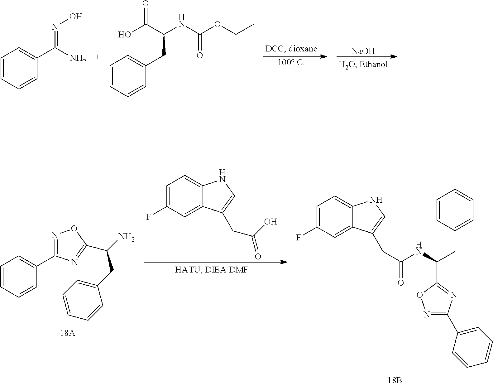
[100 C].[NaOH].C1=CC=CC(C(N)=NO)=C1.C(C(O)=O)(NC(OCC)=O)CC1=CC=CC=C1.C1=C(F)C=C2C(=C1)NC=C2CC(=O)O.C1=C(F)C=C2C(=C1)NC=C2CC(=O)NC(CC1=CC=CC=C1)C1=NC(C2=CC=CC=C2)=NO1.C1=CC=CC(C2=NOC(C(CC3=CC=CC=C3)N)=N2)=C1
